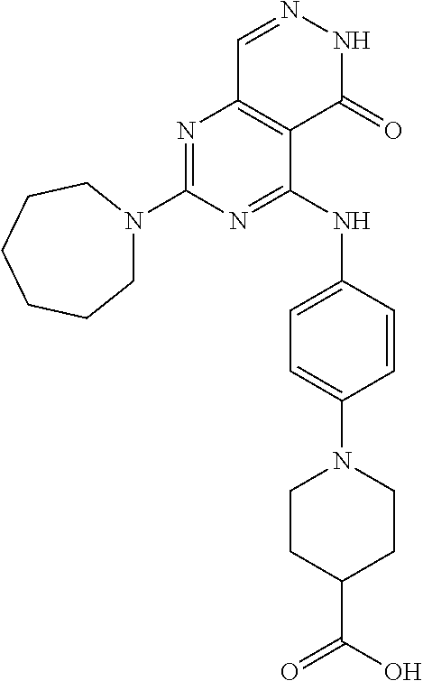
N1=C(N2CCCCCC2)N=C(NC2=CC=C(N3CCC(C(O)=O)CC3)C=C2)C2=C1C=NNC2=O
